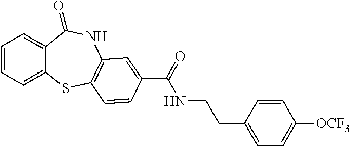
C1=CC=C2C(=C1)C(=O)NC1=C(S2)C=CC(C(=O)NCCC2=CC=C([OCF3])C=C2)=C1
